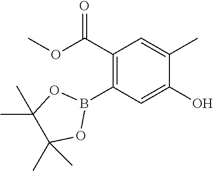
C1(C(=O)OC)=C(B2OC(C)(C)C(C)(C)O2)C=C(O)C(C)=C1
